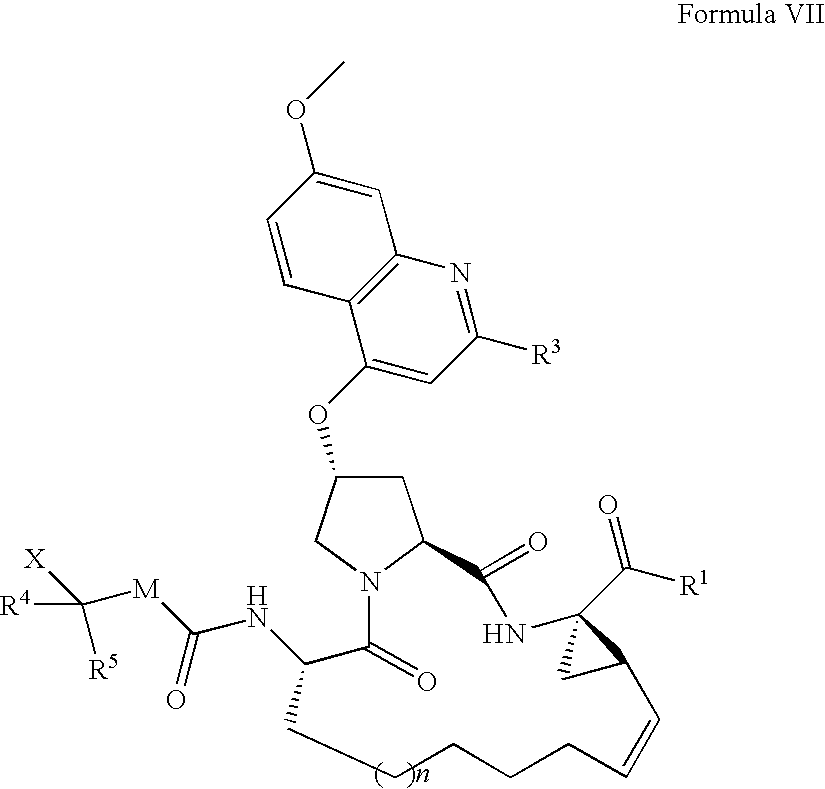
C12=C(C=CC(OC)=C1)C(OC1CC3N(C1)C(=O)C(NC([M]C([X])([R5])[R4])=O)CCCCCC=CC1C(C([R1])=O)(NC3=O)C1)=CC([R3])=N2
